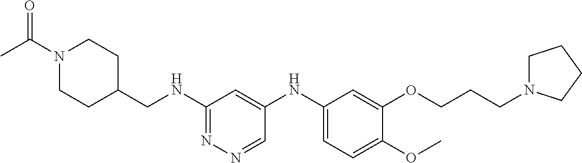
C1(NCC2CCN(C(C)=O)CC2)=NN=CC(NC2=CC=C(OC)C(OCCCN3CCCC3)=C2)=C1
